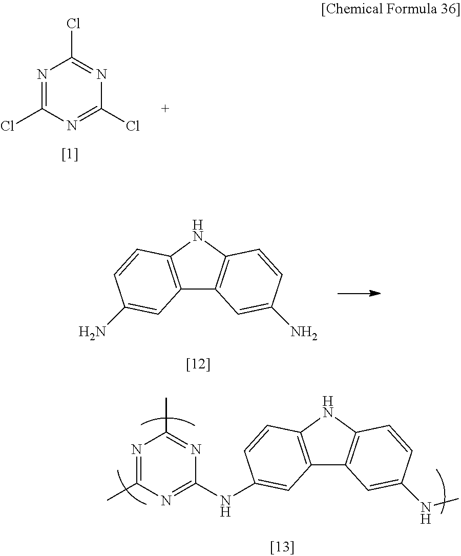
N1=C(Cl)N=C(Cl)N=C1Cl.N(C1=NC(C)=NC(C)=N1)C1=CC2=C(NC3=C2C=C(NC)C=C3)C=C1.C12=C(NC3=C1C=C(N)C=C3)C=CC(N)=C2
